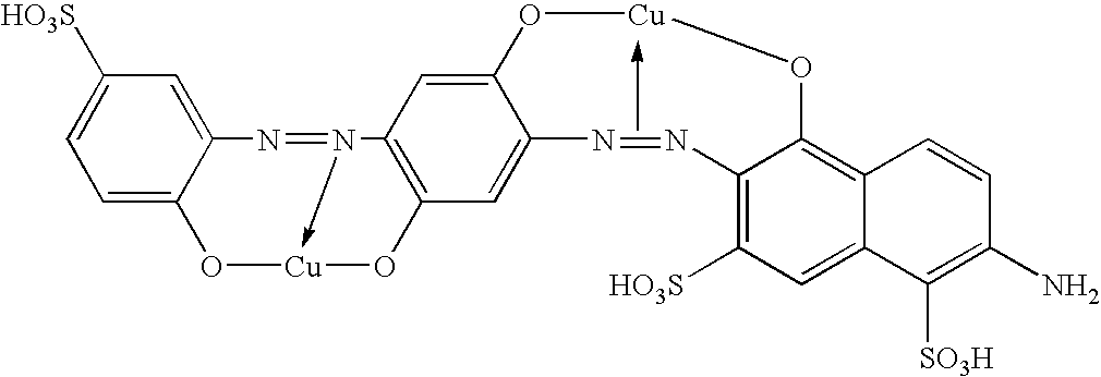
C1=C2C(=CC([HO3S])=C1)N=N1->[Cu](O2)OC2=C1C=C1C(=C2)N=NC2=C([HO3S])C=C3C(=C2O[Cu]O1)C=CC(N)=C3[SO3H]
